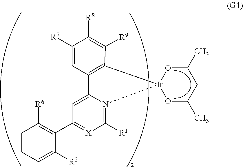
C1=CC=C([R2])C(C2=[X]C([R1])=N3C(=C2)C2=C(C([R9])=C([R8])C([R7])=C2)[Ir]32OC(C)CC(C)O2)=C1[R6]
